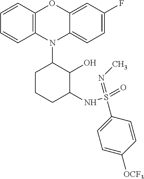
N1(C2CCCC(NS(=O)(=NC)C3=CC=C([OCF3])C=C3)C2O)C2=C(C=CC=C2)OC2=CC(F)=CC=C12
